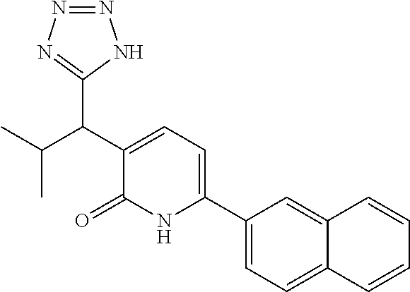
C1(C2=CC=C(C(C(C)C)C3=NN=NN3)C(=O)N2)=CC=C2C(=C1)C=CC=C2
